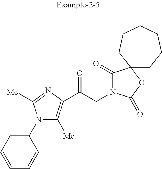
C1(N2C([Me])=C(C(CN3C(=O)C4(OC3=O)CCCCCC4)=O)N=C2[Me])=CC=CC=C1
